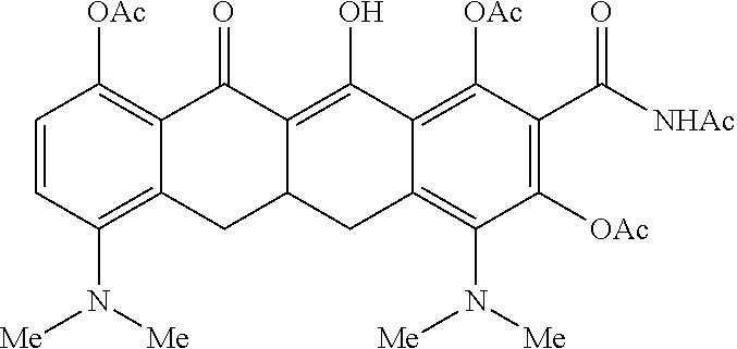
C1=CC(N([Me])[Me])=C2C(=C1[OAc])C(=O)C1=C(O)C3=C([OAc])C(C([NHAc])=O)=C([OAc])C(N([Me])[Me])=C3CC1C2
